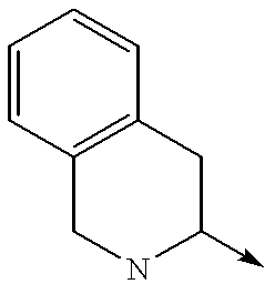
C1=CC2=C(C=C1)CC(->C)NC2
